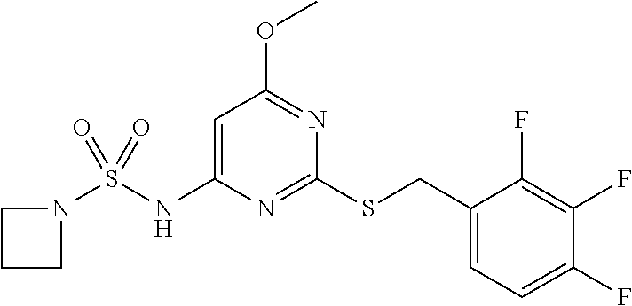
C1=C(NS(N2CCC2)(=O)=O)N=C(SCC2=CC=C(F)C(F)=C2F)N=C1OC
